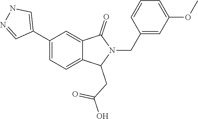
N1=CC(C2=CC=C3C(=C2)C(=O)N(CC2=CC(OC)=CC=C2)C3CC(O)=O)=CN1
